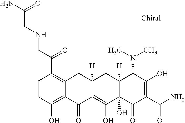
C1=CC(O)=C2C(=C1C(CNCC(N)=O)=O)CC1([H])C(=C(O)C3(O)C([H])(C1)C(N(C)C)C(O)=C(C(N)=O)C3=O)C2=O
